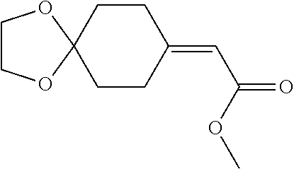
C1CC2(CCC1=CC(OC)=O)OCCO2
